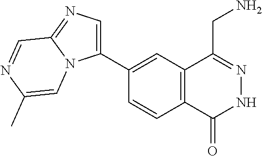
C1(C2=CN=C3N2C=C(C)N=C3)=CC2=C(C=C1)C(=O)NN=C2CN
